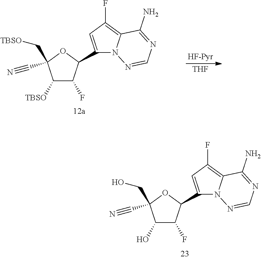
C1([TBSO])C(F)C(C2=CC(F)=C3N2N=CN=C3N)OC1(C#N)C[TBSO].[THF].C1(O)C(F)C(C2=CC(F)=C3N2N=CN=C3N)OC1(C#N)CO
